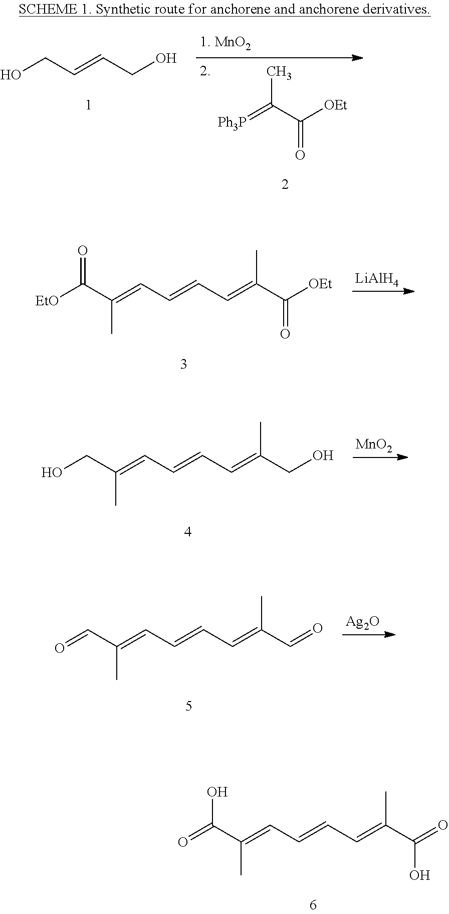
OCC=CCO.CC(C([OEt])=O)=[Ph3P].[EtO]C(C(=CC=CC=C(C([OEt])=O)C)C)=O.[LiAlH4].OCC(=CC=CC=C(CO)C)C.[MnO2].O=CC(=CC=CC=C(C=O)C)C.[Ag2O].O=C(C(=CC=CC=C(C(=O)O)C)C)O
